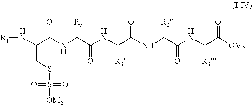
O=C(NC(C(NC(C(NC(C(NC(C([OM2])=O)[R3])=O)[R3])=O)[R3])=O)[R3])C(N[R1])CSS(=O)(=O)[OM2]
